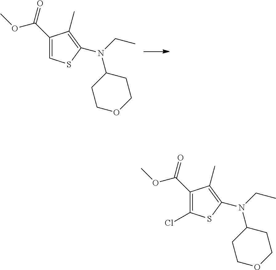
C1(C(=O)OC)=CSC(N(CC)C2CCOCC2)=C1C.C1(C(=O)OC)=C(Cl)SC(N(CC)C2CCOCC2)=C1C
